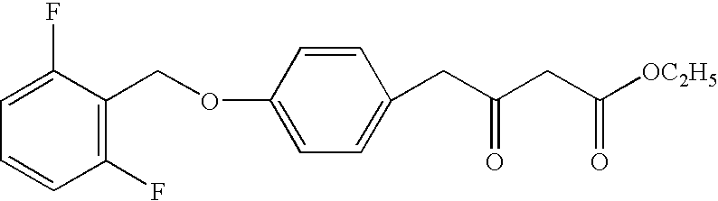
C1=C(OCC2=C(F)C=CC=C2F)C=CC(CC(CC([OC2H5])=O)=O)=C1
